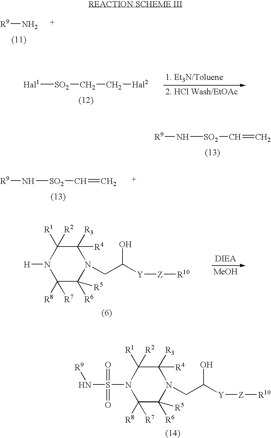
[R9]N.[Hal1][SO2]CC[Hal2].[R9]N[SO2]C=C.[R9]N[SO2]C=C.[MeOH].C1([R7])([R8])C([R6])([R5])N(CC([Y][Z][R10])O)C([R3])([R4])C([R1])([R2])N1[H].C1([R7])([R8])C([R6])([R5])N(CC([Y][Z][R10])O)C([R3])([R4])C([R1])([R2])N1S(N[R9])(=O)=O
